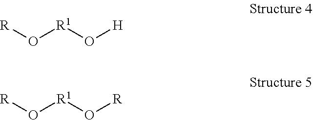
[R]O[R1]O[H].[R]O[R1]O[R]
